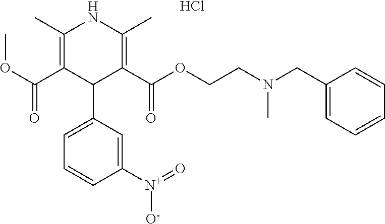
O(C(C1=C(C)NC(C)=C(C(OCCN(CC2=CC=CC=C2)C)=O)C1C1=CC=CC([N+]([O-])=O)=C1)=O)C.Cl
